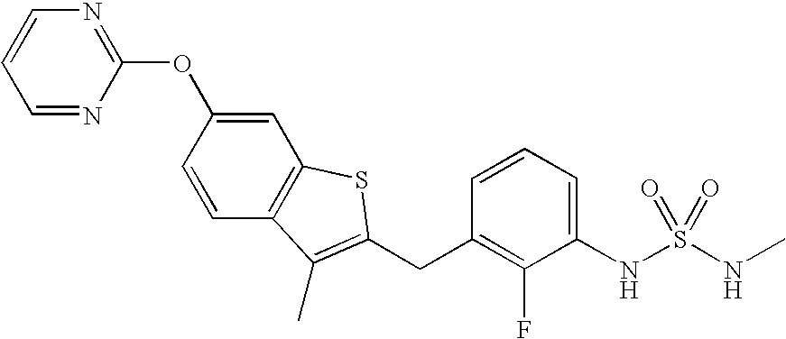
C1(OC2=CC3=C(C=C2)C(C)=C(CC2=C(F)C(NS(NC)(=O)=O)=CC=C2)S3)=NC=CC=N1
